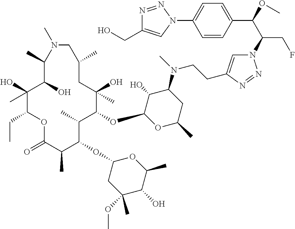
C1(O)(C)C(CC)OC(=O)C(C)C(OC2CC(OC)(C)C(O)C(C)O2)C(C)C(OC2OC(C)CC(N(C)CCC3=CN(C(C(OC)C4=CC=C(N5C=C(CO)N=N5)C=C4)CF)N=N3)C2O)C(O)(C)CC(C)CN(C)C(C)C1O
